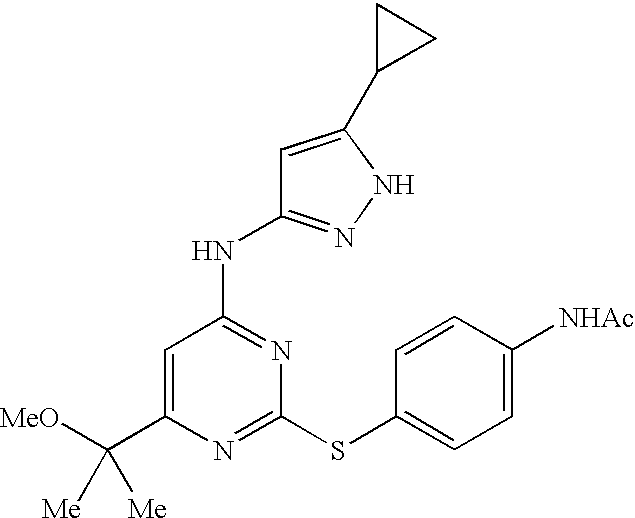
C1(C([Me])([MeO])[Me])=CC(NC2=NNC(C3CC3)=C2)=NC(SC2=CC=C([NHAc])C=C2)=N1
